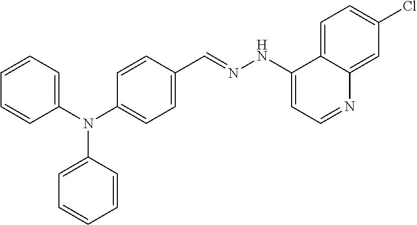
C1=CC=C(N(C2=CC=CC=C2)C2=CC=C(C=NNC3=CC=NC4=CC(Cl)=CC=C34)C=C2)C=C1
